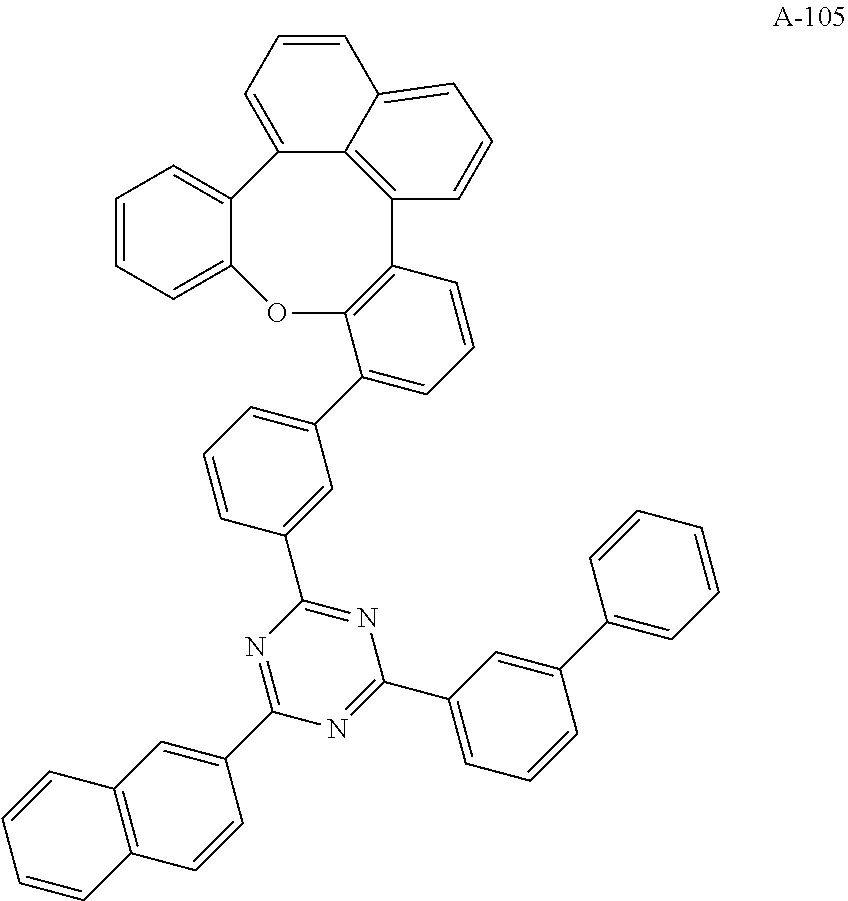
C1=CC(C2=CC=CC=C2)=CC(C2=NC(C3=CC4=C(C=C3)C=CC=C4)=NC(C3=CC(C4=CC=CC5=C4OC4=CC=CC=C4C4=CC=CC6=CC=CC5=C46)=CC=C3)=N2)=C1
